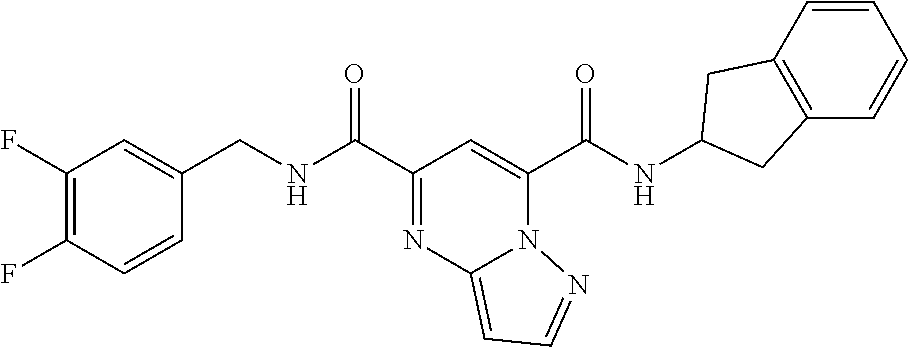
C1=CC(F)=C(F)C=C1CNC(C1=NC2=CC=NN2C(C(NC2CC3=C(C=CC=C3)C2)=O)=C1)=O
